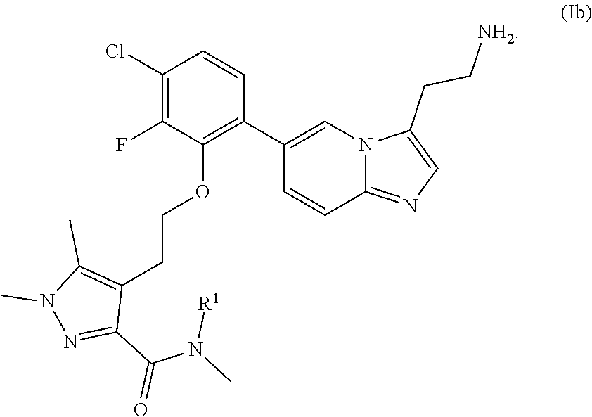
C1(Cl)=C(F)C(OCCC2=C(C)N(C)N=C2C(N(C)[R1])=O)=C(C2=CN3C(=NC=C3CC[NH2])C=C2)C=C1
